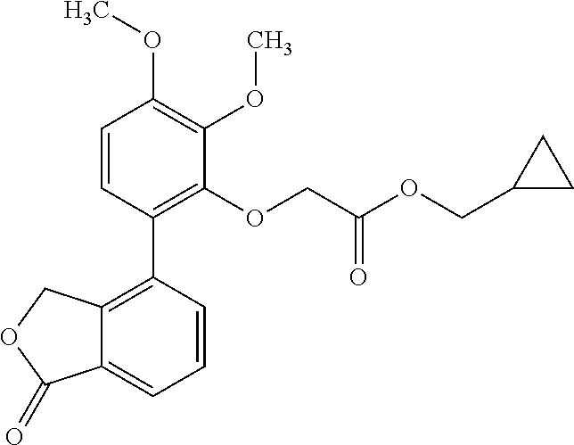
C12=C(C3=C(OCC(OCC4CC4)=O)C(OC)=C(OC)C=C3)C=CC=C1C(=O)OC2
